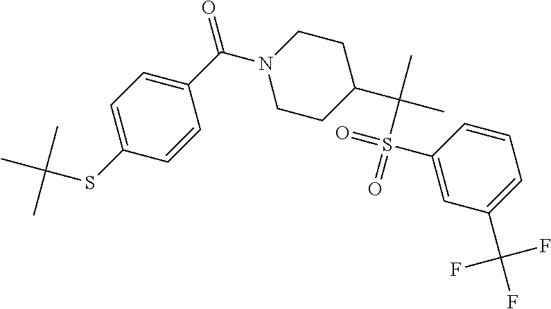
C1=C(SC(C)(C)C)C=CC(C(=O)N2CCC(C(C)(C)S(=O)(=O)C3=CC(C(F)(F)F)=CC=C3)CC2)=C1
